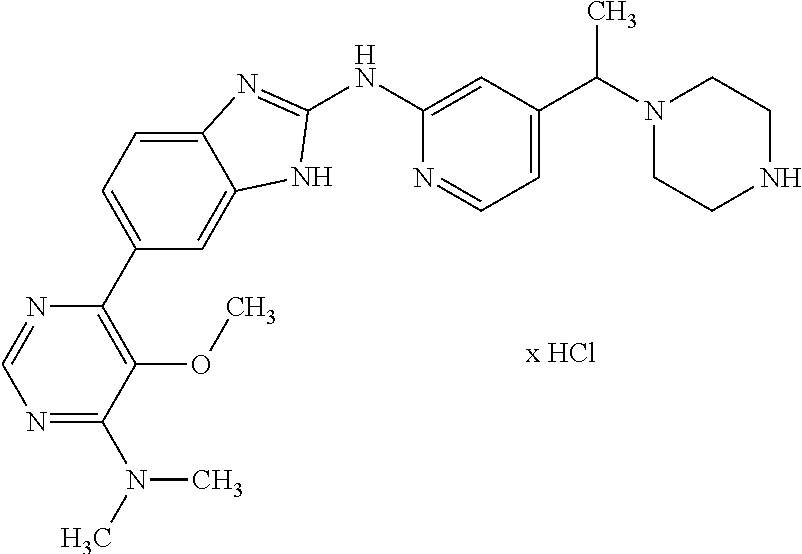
N1=C(N(C)C)C(OC)=C(C2=CC=C3C(=C2)NC(NC2=CC(C(N4CCNCC4)C)=CC=N2)=N3)N=C1
